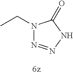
C(N1N=NNC1=O)C
